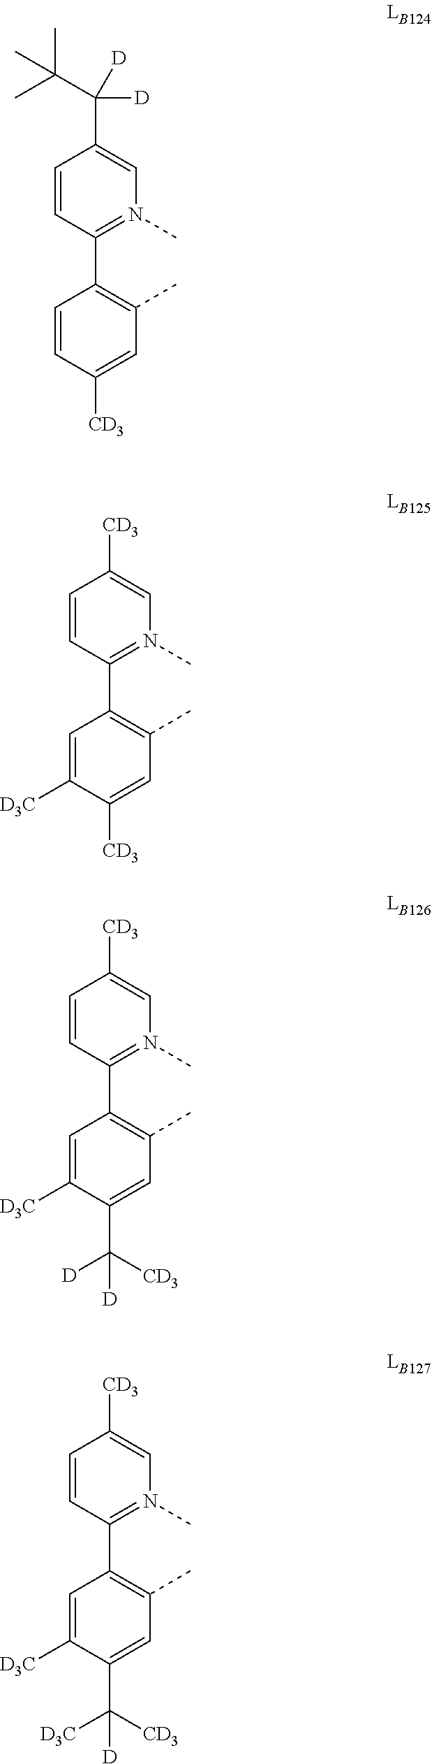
C1=CC(C(C(C)(C)C)([D])[D])=CN(C)=C1C1=C(C)C=C([CD3])C=C1.C1=CC([CD3])=CN(C)=C1C1=C(C)C=C([CD3])C([D3C])=C1.C1=CC([CD3])=CN(C)=C1C1=C(C)C=C(C([CD3])([D3C])[D])C([D3C])=C1.C1=CC([CD3])=CN(C)=C1C1=C(C)C=C(C([CD3])([D])[D])C([D3C])=C1
